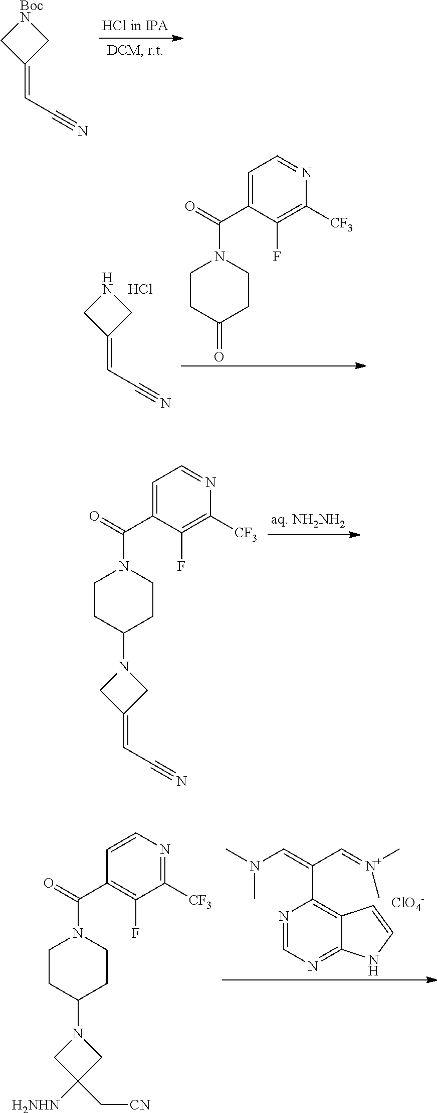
[BocN]1CC(=CC#N)C1.N1CC(=CC#N)C1.Cl.C1CC(=O)CCN1C(=O)C1=CC=NC([CF3])=C1F.C1CC(N2CC(=CC#N)C2)CCN1C(=O)C1=CC=NC([CF3])=C1F.N1=CN=C2C(=C1C(=CN(C)C)C=[N+](C)C)C=CN2.[ClO4-].C1CC(N2CC([H2NHN])(C[CN])C2)CCN1C(=O)C1=C(F)C([CF3])=NC=C1
